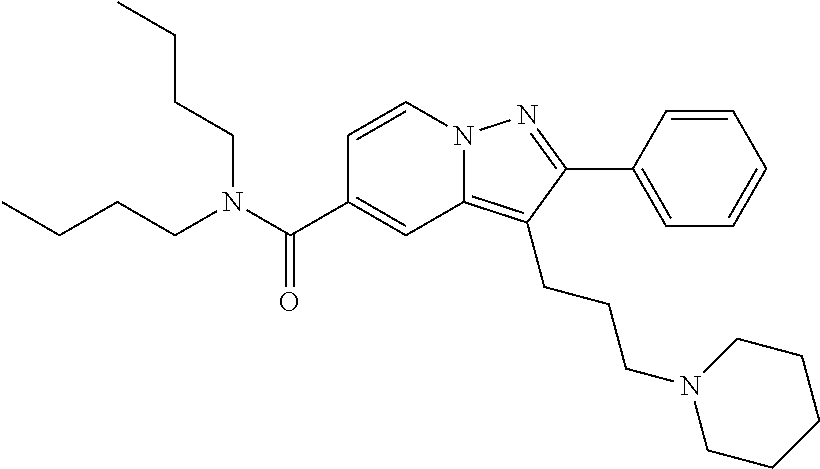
C1=CN2C(=C(CCCN3CCCCC3)C(C3=CC=CC=C3)=N2)C=C1C(N(CCCC)CCCC)=O
